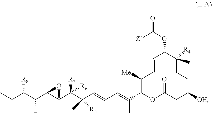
C1([Me])C(C(=CC=CC(C(C2C(C(C(CC)[R8])C)O2)([R7])[R6])(C)[R5])C)OC(=O)CC([OH])CCC(C)([R4])C(OC(=O)[Z])C=C1
